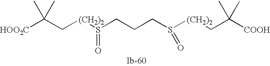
S(CCCS([(CH2)2]CC([COOH])(C)C)=O)([(CH2)2]CC([HOO2C])(C)C)=O
